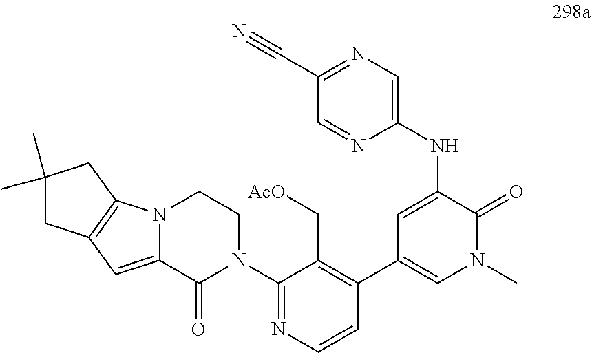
N(C1=CC(C2=C(C[AcO])C(N3CCN4C(=CC5=C4CC(C)(C)C5)C3=O)=NC=C2)=CN(C)C1=O)C1=CN=C(C#N)C=N1
